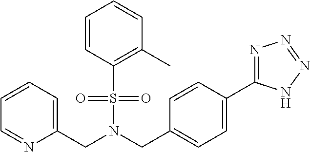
C1=CC=C(CN(CC2=CC=C(C3=NN=NN3)C=C2)S(=O)(=O)C2=C(C)C=CC=C2)N=C1
